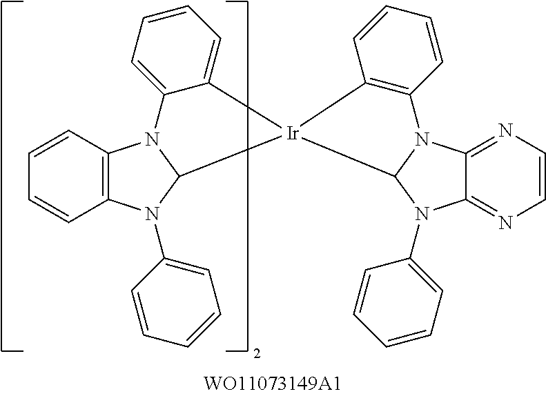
C1=CC2=C(C=C1)N(C1=CC=CC=C1)C1N2C2=CC=CC=C2[Ir]12C1N(C3=CC=CC=C3)C3=NC=CN=C3N1C1=C2C=CC=C1
